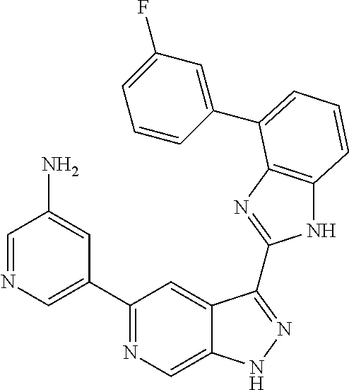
C1=NC=C(C2=NC=C3C(=C2)C(C2=NC4=C(N2)C=CC=C4C2=CC(F)=CC=C2)=NN3)C=C1N
